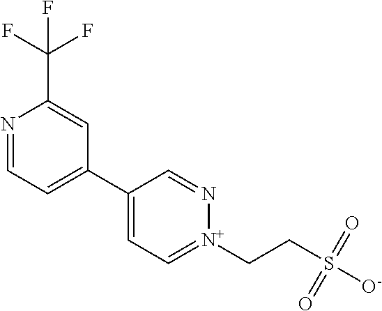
N1=CC=C(C2=CC=[N+](CCS([O-])(=O)=O)N=C2)C=C1C(F)(F)F
